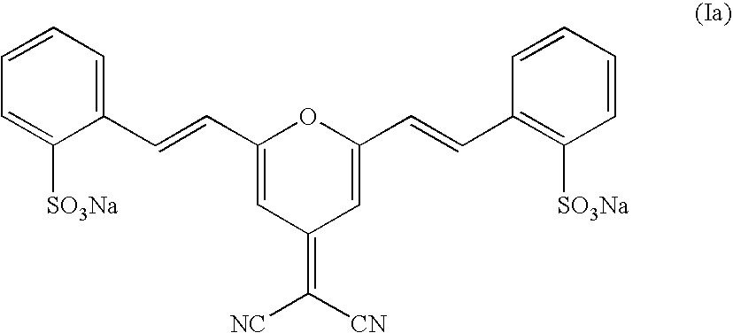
C1(C=CC2=CC(=C([CN])[NC])C=C(C=CC3=C([SO3Na])C=CC=C3)O2)=CC=CC=C1[SO3Na]
